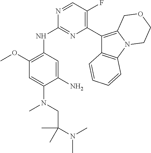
C12=C(N3C(=C1C1=C(F)C=NC(NC4=C(OC)C=C(N(CC(N(C)C)(C)C)C)C(N)=C4)=N1)COCC3)C=CC=C2
